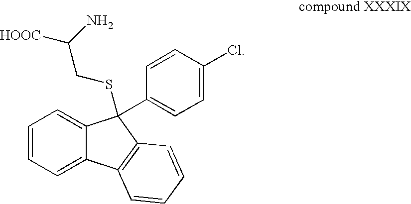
C1=CC=C2C(=C1)C(C1=CC=C(Cl)C=C1)(SCC([HOOC])N)C1=C2C=CC=C1
